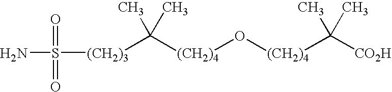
[(CH2)4](O[(CH2)4]C(C)(C)[CO2H])C(C)(C)[(CH2)3]S(N)(=O)=O
